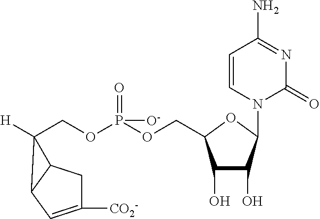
C1(O)C(O)C(N2C(=O)N=C(N)C=C2)OC1COP(OCC1([H])C2CC([CO2-])=CC21)([O-])=O
